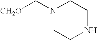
N1(C[CH2O])CCNCC1
